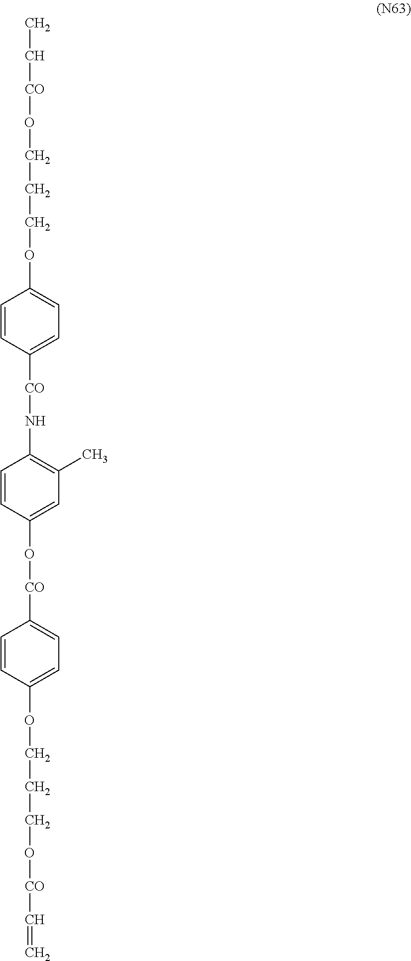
CC[CO]OCCCOC1=CC=C([CO]NC2=C(C)C=C(O[CO]C3=CC=C(OCCCO[CO]C=C)C=C3)C=C2)C=C1
